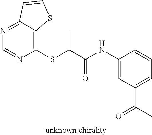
C1=NC(SC(C(NC2=CC(C(C)=O)=CC=C2)=O)C)=C2C(=N1)C=CS2
